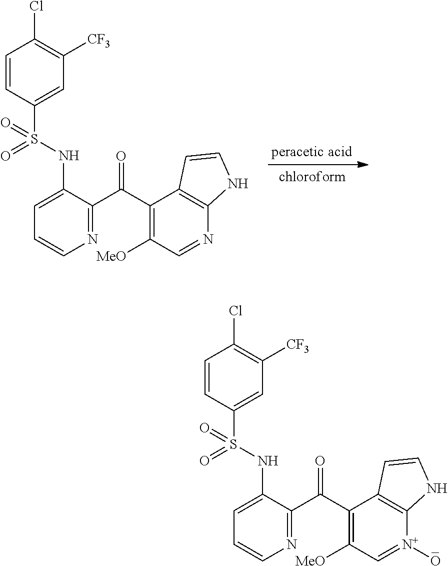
C1=CC(S(=O)(NC2=CC=CN=C2C(=O)C2=C([MeO])C=NC3=C2C=CN3)=O)=CC([CF3])=C1Cl.C1=CC(S(=O)(NC2=CC=CN=C2C(=O)C2=C([MeO])C=[N+](O)C3=C2C=CN3)=O)=CC([CF3])=C1Cl
